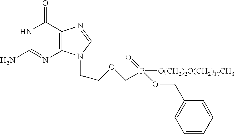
N1C(N)=NC2=C(C1=O)N=CN2CCOCP(=O)([O(CH2)2O(CH2)17CH3])OCC1=CC=CC=C1
